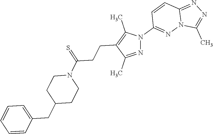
C1=CC(CC2CCN(C(=S)CCC3=C(C)N(C4=NN5C(=NN=C5C)C=C4)N=C3C)CC2)=CC=C1
